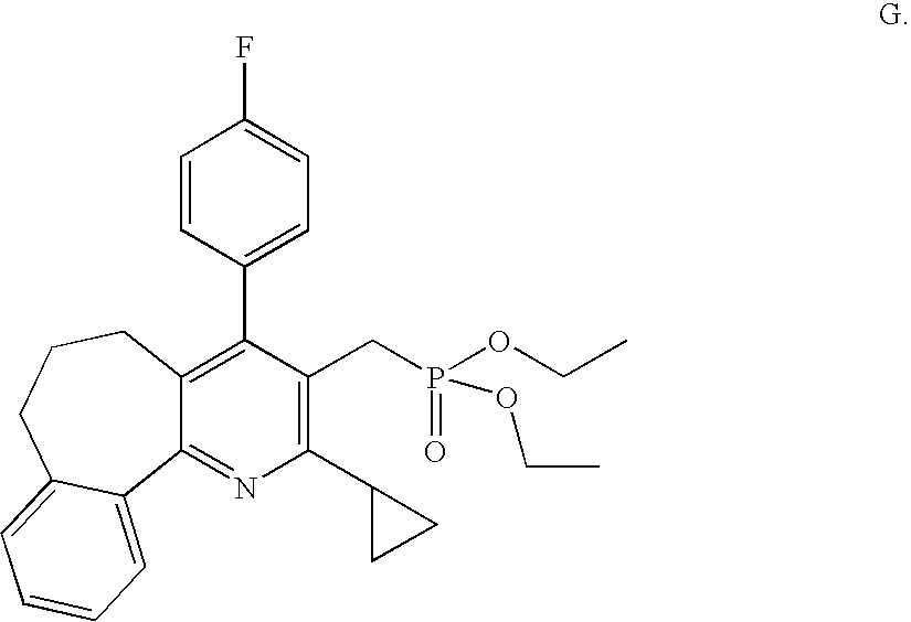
C12=C(C3=CC=C(F)C=C3)C(CP(OCC)(=O)OCC)=C(C3CC3)N=C1C1=CC=CC=C1CCC2
